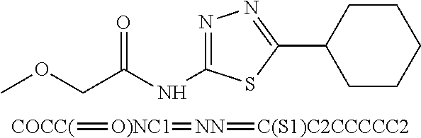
N1=C(NC(COC)=O)SC(C2CCCCC2)=N1.[COCC(]=[O)NC1]=[NN]=[C(S1)C2CCCCC2]
